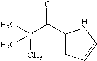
C(C(C1=CC=CN1)=O)(C)(C)C
